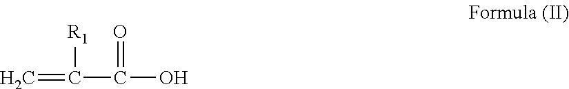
[R1]C(=C)C(=O)O
